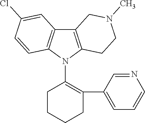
C12=C(N(C3=C(C4=CC=CN=C4)CCCC3)C3=C1C=C(Cl)C=C3)CCN(C)C2
